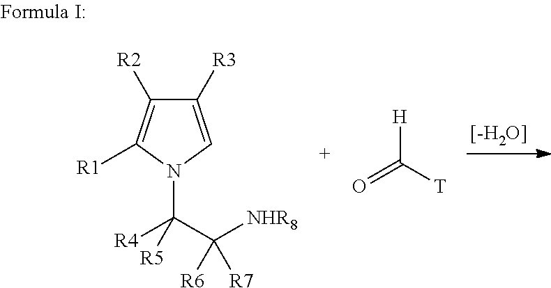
C1([R3])=CN(C(C([NHR8])([R6])[R7])([R4])[R5])C([R1])=C1[R2].[[-H2O]].O=C([H])[T]
